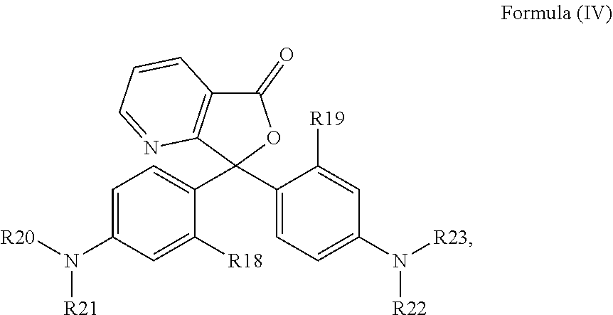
C1(=O)C2=C(C(C3=CC=C(N([R21])[R20])C=C3[R18])(C3=CC=C(N([R22])[R23])C=C3[R19])O1)N=CC=C2
